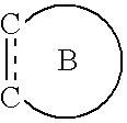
cc.B
